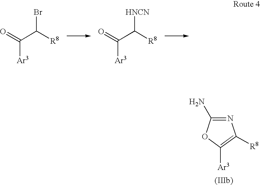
O=C(C([R8])Br)[Ar3].O=C(C([R8])[HNCN])[Ar3].N1=C(N)OC([Ar3])=C1[R8]
